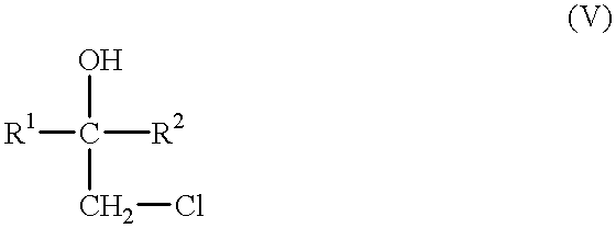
C(C([R2])([R1])O)Cl
